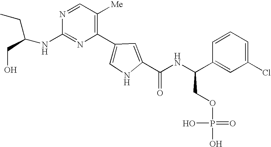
N1=C(NC(CC)CO)N=CC([Me])=C1C1=CNC(C(NC(C2=CC(Cl)=CC=C2)COP(O)(=O)O)=O)=C1
